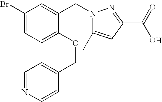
C1(Br)=CC=C(OCC2=CC=NC=C2)C(CN2C(C)=CC(C(=O)O)=N2)=C1
